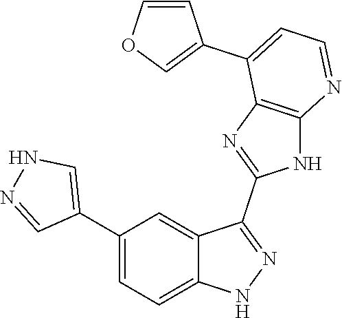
C1(C2=CC=C3C(=C2)C(C2=NC4=C(N2)N=CC=C4C2=COC=C2)=NN3)=CNN=C1
